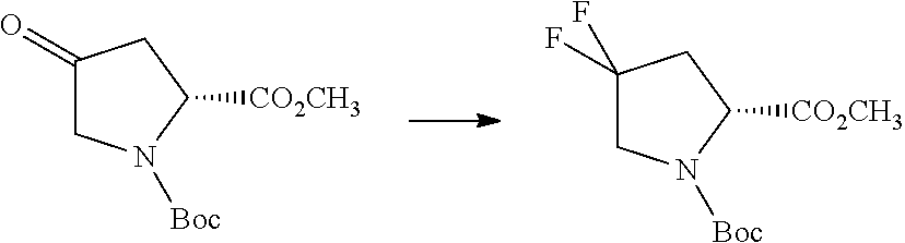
C1(=O)CN([Boc])C([CO2CH3])C1.C1(F)(F)CN([Boc])C([CO2CH3])C1
